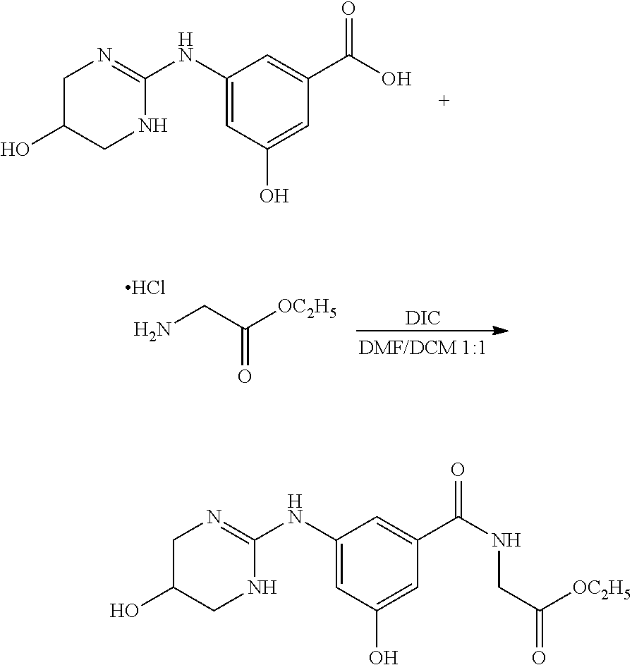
C1C(O)CNC(NC2=CC(O)=CC(C(O)=O)=C2)=N1.NCC([OC2H5])=O.Cl.[DIC].C1C(O)CNC(NC2=CC(O)=CC(C(NCC(=O)[OC2H5])=O)=C2)=N1
